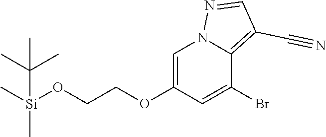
C1=C(OCCO[Si](C)(C)C(C)(C)C)C=C(Br)C2=C(C#N)C=NN12
